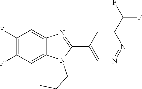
C1(F)=C(F)C=C2C(=C1)N=C(C1=CN=NC(C(F)F)=C1)N2CCC
